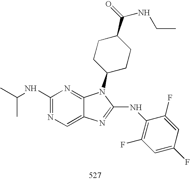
C1(NC(C)C)=NC=C2C(=N1)N(C1CCC(C(=O)NCC)CC1)C(NC1=C(F)C=C(F)C=C1F)=N2
